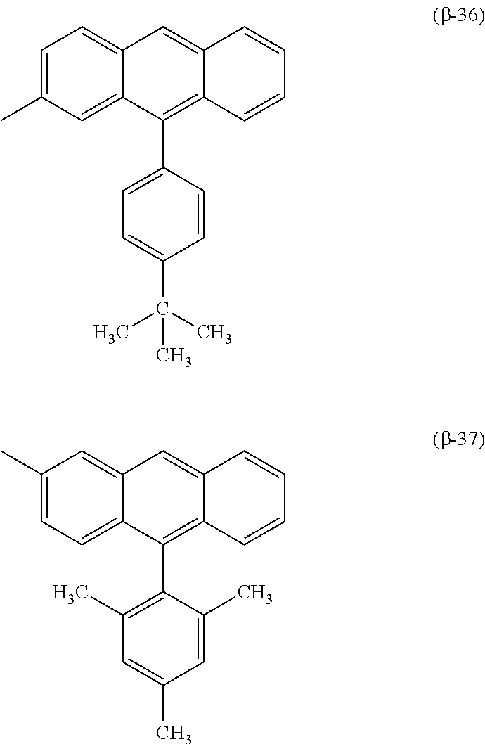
C1=C(C)C=C2C(=C1)C=C1C(=C2C2=CC=C(C(C)(C)C)C=C2)C=CC=C1.C1(C)=CC=C2C(=C1)C=C1C(=C2C2=C(C)C=C(C)C=C2C)C=CC=C1
